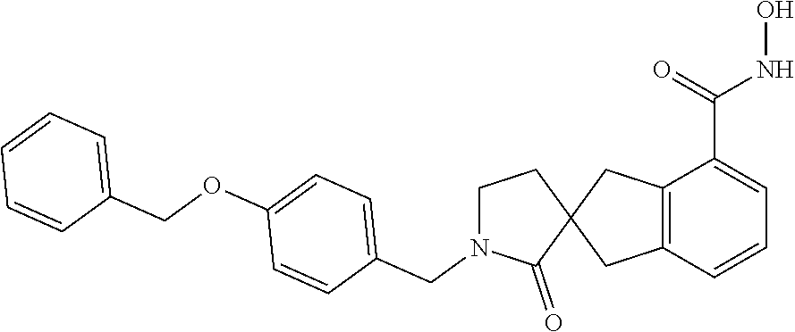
C12=C(C=CC=C1C(=O)NO)CC1(C2)CCN(CC2=CC=C(OCC3=CC=CC=C3)C=C2)C1=O
